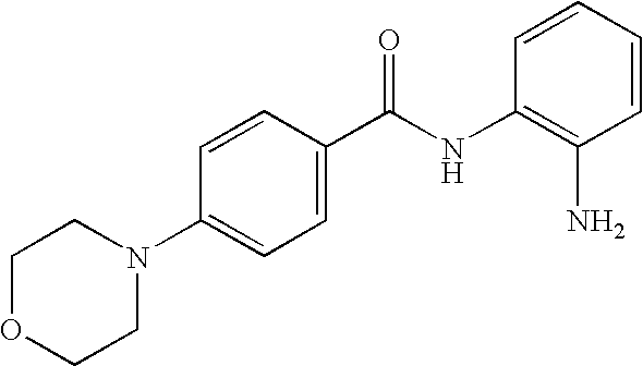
C1OCCN(C2=CC=C(C(NC3=C(N)C=CC=C3)=O)C=C2)C1
